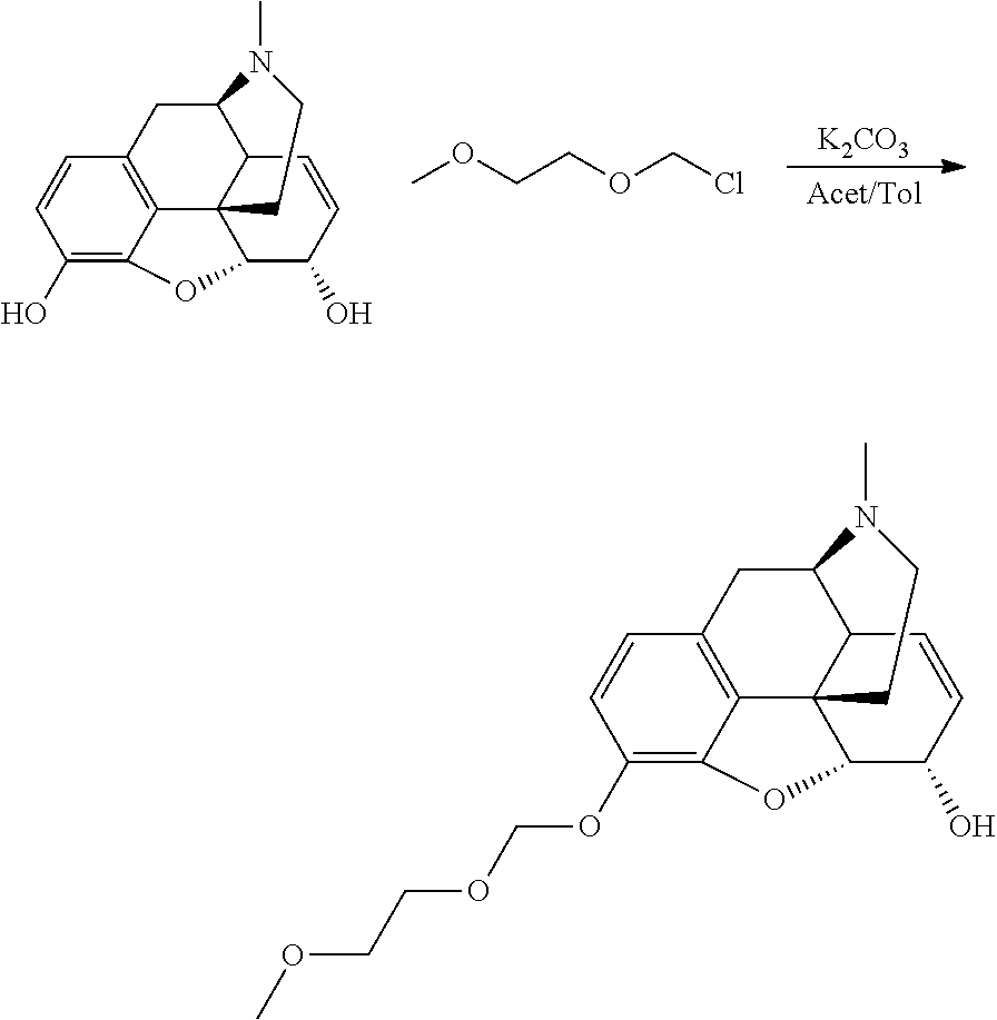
[K2CO3].[Acet/Tol].C12=C3C=CC(O)=C1OC1C24C(C(C3)N(C)CC4)C=CC1O.COCCOCCl.C12=C3C=CC(OCOCCOC)=C1OC1C24C(C(C3)N(C)CC4)C=CC1O
